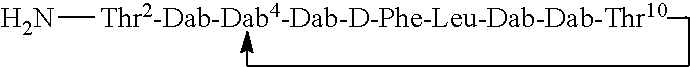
N[Thr2-Dab-Dab4-Dab-D-Phe-Leu-Dab-Dab-Thr10]
